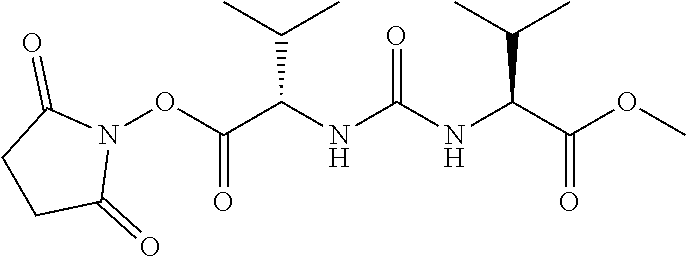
N1(OC(C(NC(NC(C(OC)=O)C(C)C)=O)C(C)C)=O)C(=O)CCC1=O
